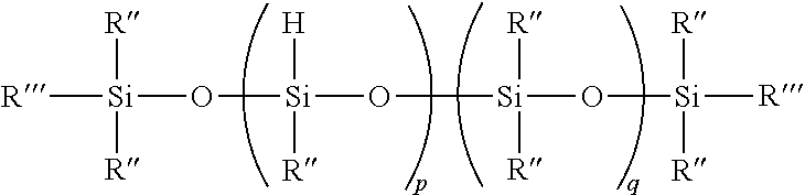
[R][Si]([R])([R])O[Si](O[Si](O[Si]([R])([R])[R])([R])[R])([H])[R]
